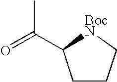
CC(=O)C1CCC[BocN]1
